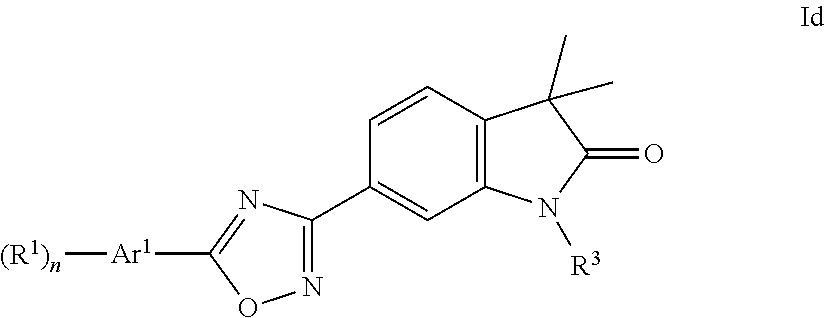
C1=CC2=C(C=C1C1=NOC([Ar1][(R1)n])=N1)N([R3])C(=O)C2(C)C
